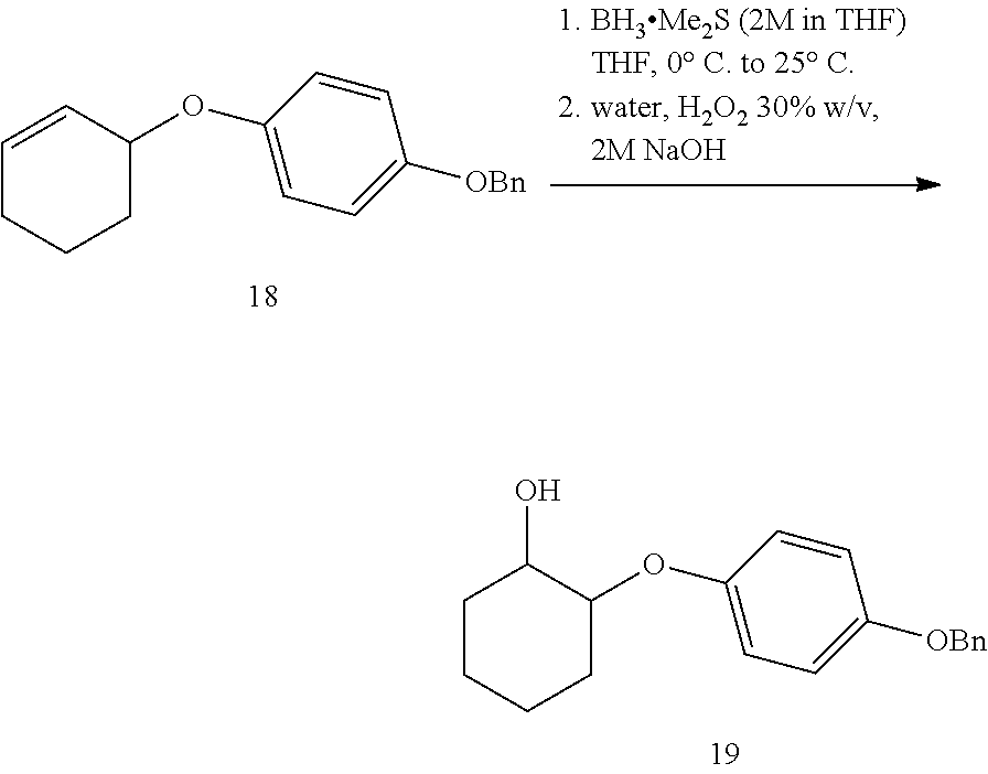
C1CCCC(OC2=CC=C([OBn])C=C2)C1O.C1=CC(OC2=CC=C([OBn])C=C2)CCC1
